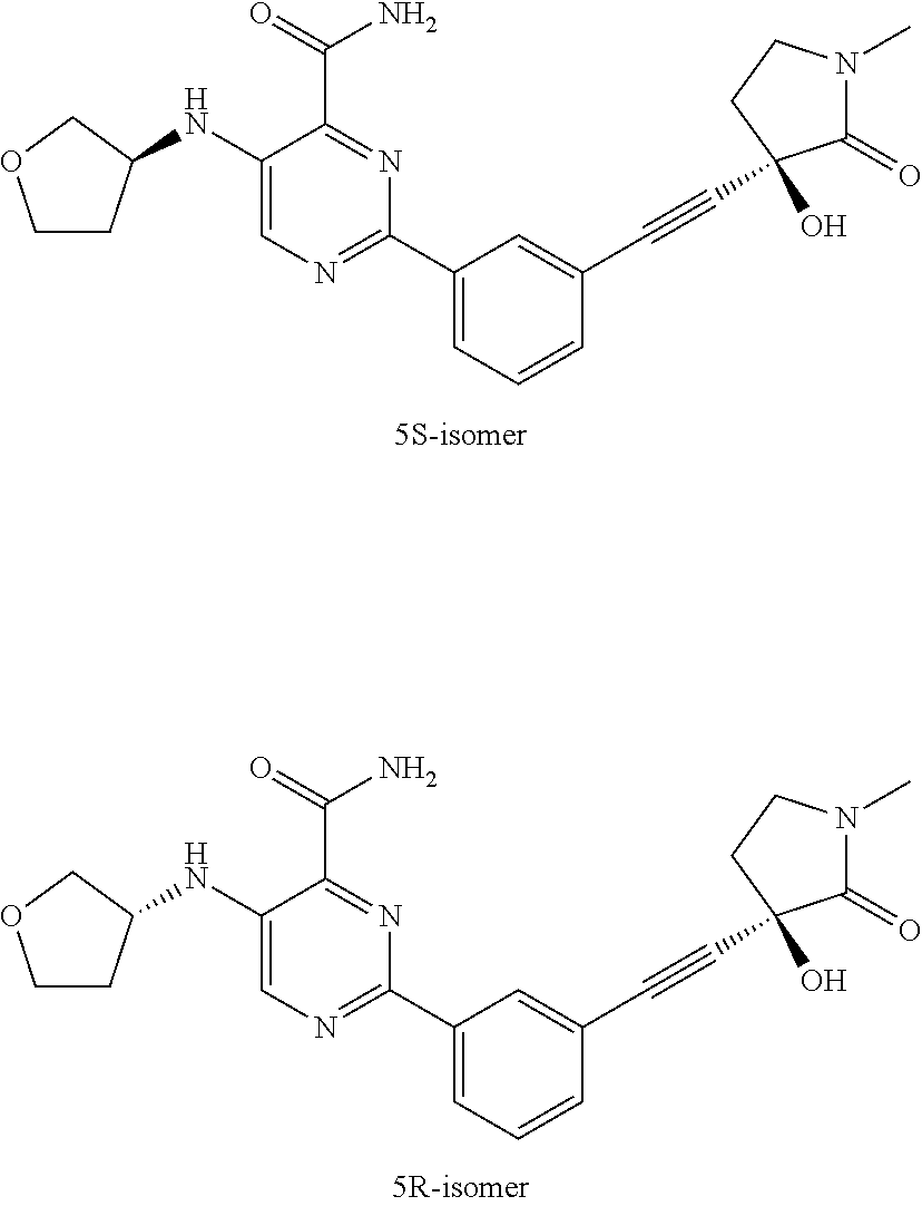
C1=C(NC2CCOC2)C(C(N)=O)=NC(C2=CC=CC(C#CC3(O)C(=O)N(C)CC3)=C2)=N1.C1=C(NC2CCOC2)C(C(N)=O)=NC(C2=CC=CC(C#CC3(O)C(=O)N(C)CC3)=C2)=N1
